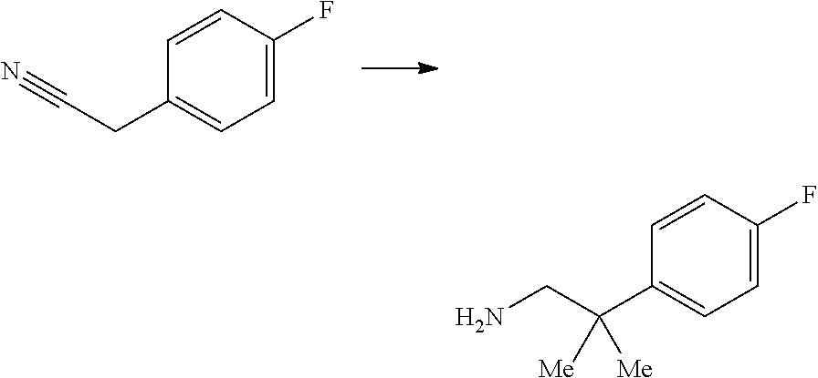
C1(CC#N)=CC=C(F)C=C1.C1(C(CN)([Me])[Me])=CC=C(F)C=C1
